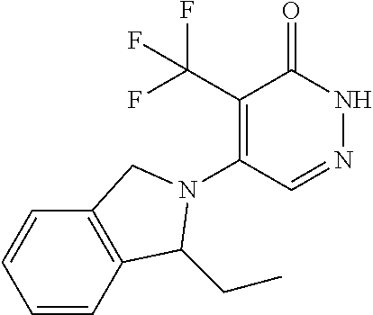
C1(C(F)(F)F)=C(N2C(CC)C3=C(C=CC=C3)C2)C=NNC1=O
